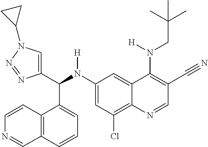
C1(N(C(C2=CN(C3CC3)N=N2)C2=CC=CC3=C2C=CN=C3)[H])=CC(Cl)=C2C(=C1)C(N(CC(C)(C)C)[H])=C(C#N)C=N2
